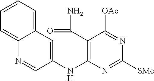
C12=CC=CC=C1C=C(NC1=C(C(=O)N)C([OAc])=NC([SMe])=N1)C=N2
